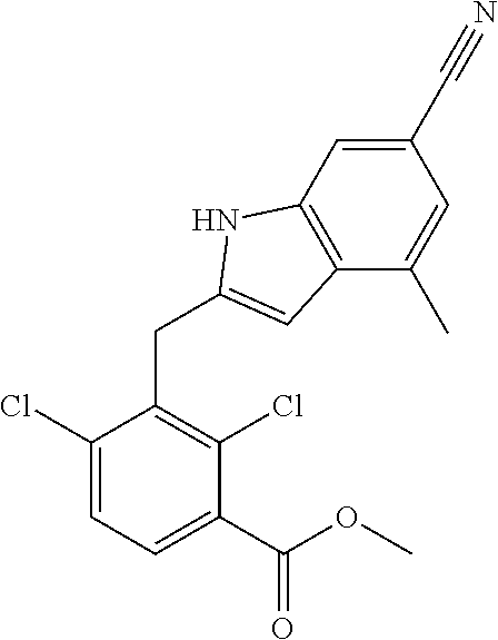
C1(Cl)=CC=C(C(OC)=O)C(Cl)=C1CC1=CC2=C(C=C(C#N)C=C2C)N1
